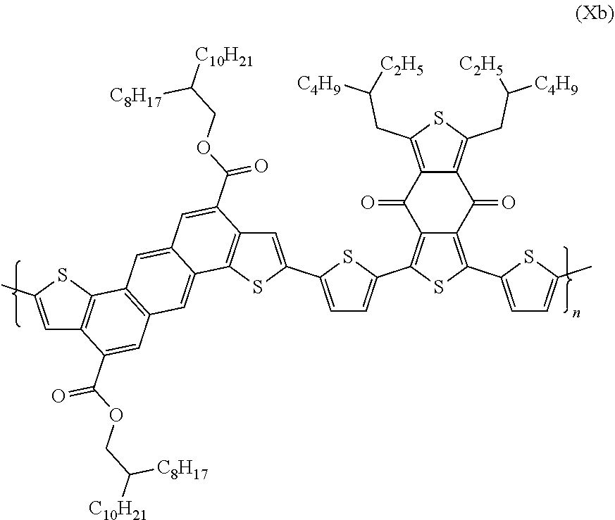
C1=C(C2=CC3=C(S2)C2=CC4=C(C=C2C=C3C(OCC([C10H21])[C8H17])=O)C2=C(C(C(OCC([C10H21])[C8H17])=O)=C4)C=C(C)S2)SC(C2=C3C(=C(C4=CC=C(C)S4)S2)C(=O)C2=C(CC([C4H9])[C2H5])SC(CC([C4H9])[C2H5])=C2C3=O)=C1
